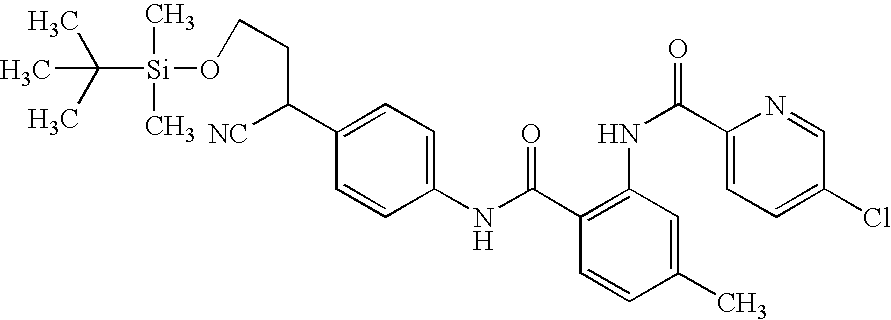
C1(NC(=O)C2=C(NC(C3=CC=C(Cl)C=N3)=O)C=C(C)C=C2)=CC=C(C(CCO[Si](C(C)(C)C)(C)C)[NC])C=C1
